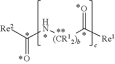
[Re2]C(N[(CR12)b]C([Re1])=O)=O
